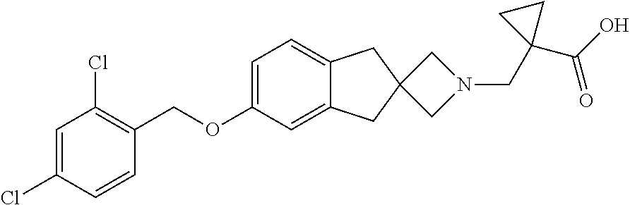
C1=C(Cl)C=CC(COC2=CC=C3C(=C2)CC2(C3)CN(CC3(C(O)=O)CC3)C2)=C1Cl
